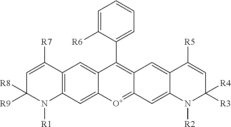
C12=C(C=C3C(=C1)C(C1=CC=CC=C1[R6])=C1C(=[O+]3)C=C3C(=C1)C([R5])=CC([R3])([R4])N3[R2])N([R1])C([R9])([R8])C=C2[R7]
